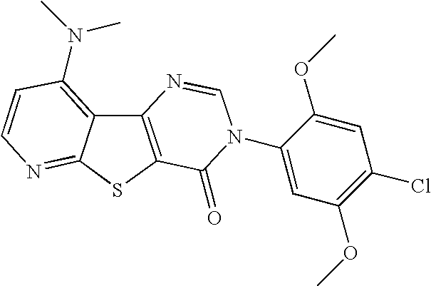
C12=C(SC3=NC=CC(N(C)C)=C13)C(=O)N(C1=CC(OC)=C(Cl)C=C1OC)C=N2
